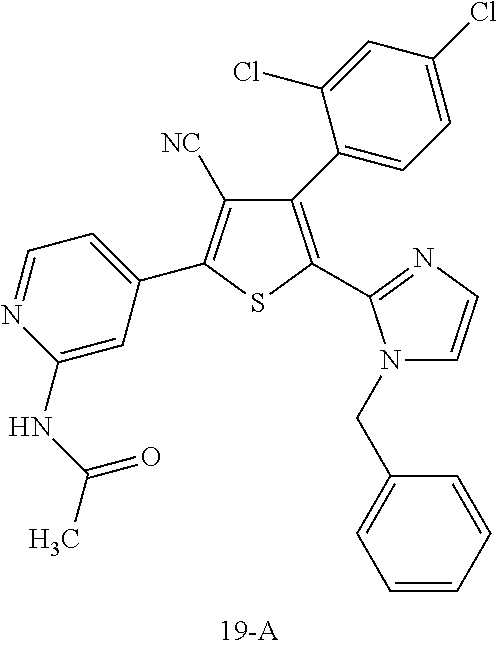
C1(NC(C)=O)=CC(C2=C([NC])C(C3=CC=C(Cl)C=C3Cl)=C(C3=NC=CN3CC3=CC=CC=C3)S2)=CC=N1
